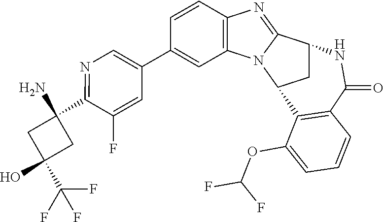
C1=C(F)C(C2(N)CC(O)(C(F)(F)F)C2)=NC=C1C1=CC2=C(C=C1)N=C1N2C2CC1NC(=O)C1=C2C(OC(F)F)=CC=C1
